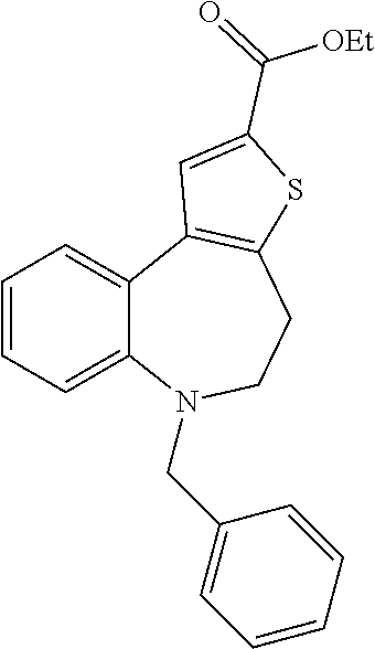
C1=CC=C2C(=C1)C1=C(CCN2CC2=CC=CC=C2)SC(C(=O)[OEt])=C1
